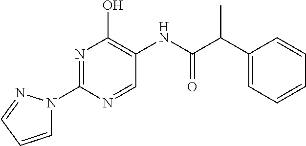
N1=C(N2C=CC=N2)N=CC(NC(C(C2=CC=CC=C2)C)=O)=C1O
